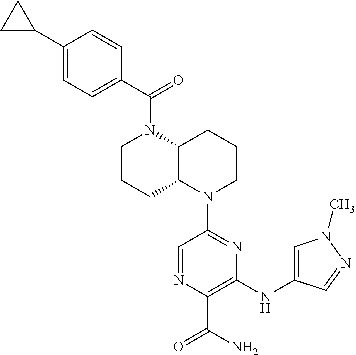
C1CCC2C(N1C(C1=CC=C(C3CC3)C=C1)=O)CCCN2C1=NC(NC2=CN(C)N=C2)=C(C(N)=O)N=C1
